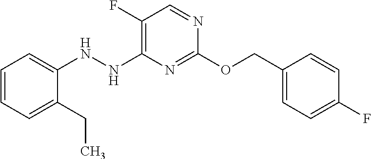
C1(COC2=NC(NNC3=CC=CC=C3CC)=C(F)C=N2)=CC=C(F)C=C1
